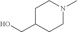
C1C(CO)CCN(C)C1
